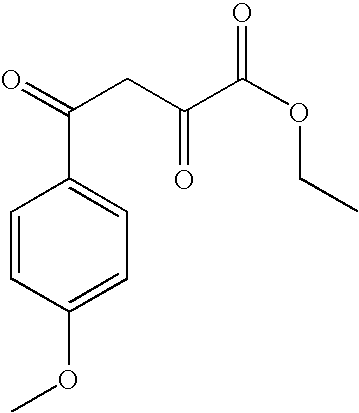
C1=CC(OC)=CC=C1C(=O)CC(C(OCC)=O)=O
